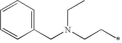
C1=CC=C(CN(CCC)CC)C=C1
